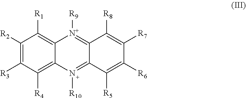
C12=N([R10])C3=C([R4])C([R3])=C([R2])C([R1])=C3[N+]([R9])=C1C([R8])=C([R7])C([R6])=C2[R5]
